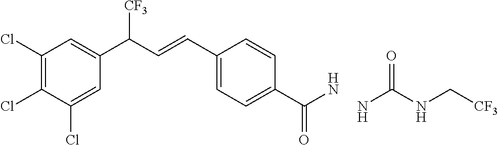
C1(Cl)=C(Cl)C(Cl)=CC(C(C=CC2=CC=C(C(N)=O)C=C2)[CF3])=C1.NC(=O)NC[CF3]
